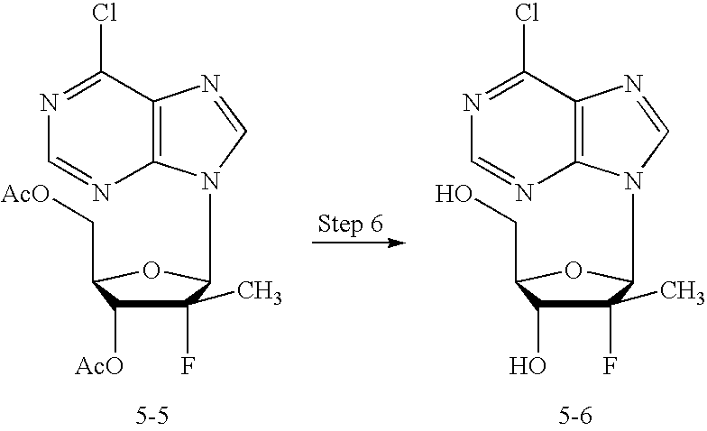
C1(F)(C)C([AcO])C(C[AcO])OC1N1C2=C(N=C1)C(Cl)=NC=N2.C1(F)(C)C(O)C(CO)OC1N1C2=C(N=C1)C(Cl)=NC=N2
